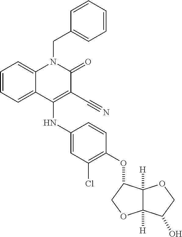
C1=CC=C2C(=C1)N(CC1=CC=CC=C1)C(=O)C(C#N)=C2NC1=CC(Cl)=C(OC2C3([H])C([H])(OC2)C(O)CO3)C=C1
